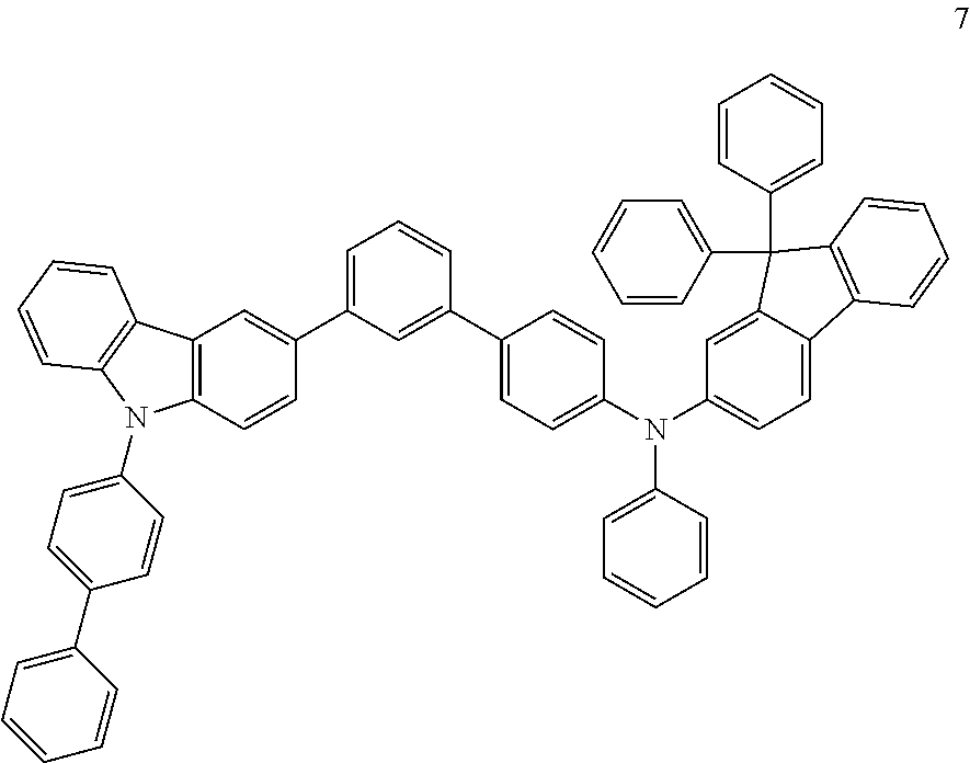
C12=C(C=CC(C3=CC=CC(C4=CC=C(N(C5=CC=C6C(=C5)C(C5=CC=CC=C5)(C5=CC=CC=C5)C5=C6C=CC=C5)C5=CC=CC=C5)C=C4)=C3)=C1)N(C1=CC=C(C3=CC=CC=C3)C=C1)C1=C2C=CC=C1
